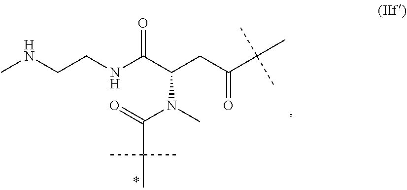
N(C)(C(=O)C(C)(C)C)C(C(NCCNC)=O)CC(C(C)(C)C)=O
